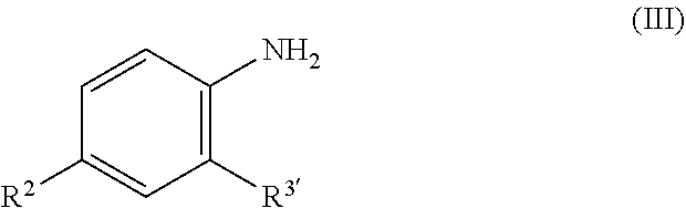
C1([R3])=C(N)C=CC([R2])=C1
